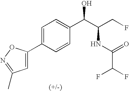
C1(C2=CC=C(C(C(CF)NC(C(F)F)=O)O)C=C2)=CC(C)=NO1
